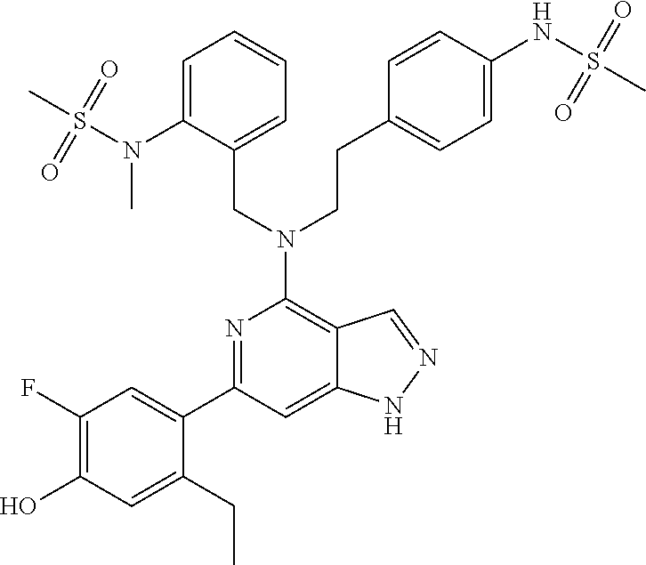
C1=C(N(S(C)(=O)=O)C)C(CN(C2=C3C(=CC(C4=CC(F)=C(O)C=C4CC)=N2)NN=C3)CCC2=CC=C(NS(C)(=O)=O)C=C2)=CC=C1
